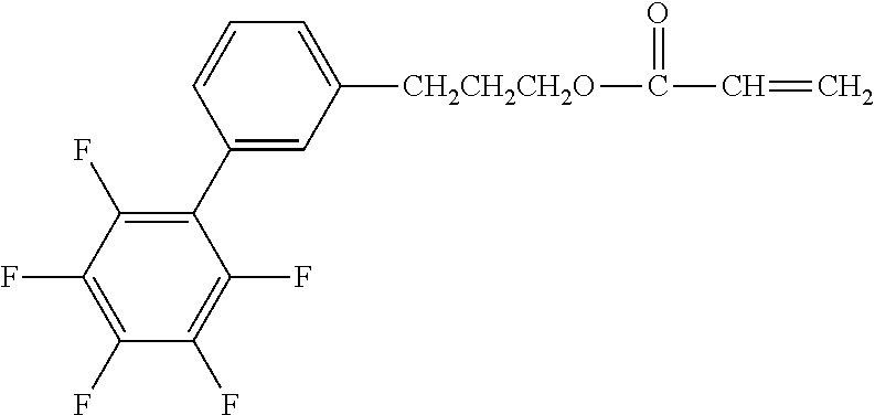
C1=CC=C([CH2CH2CH2O]C(=O)C=C)C=C1C1=C(F)C(F)=C(F)C(F)=C1F
